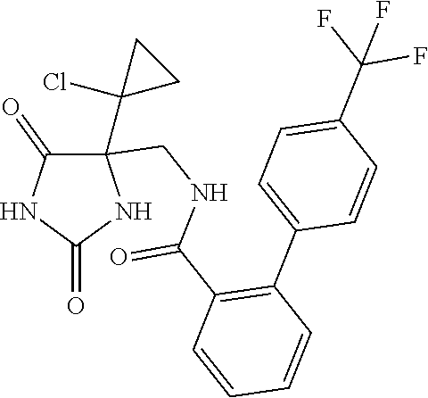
C1(=O)C(C2(Cl)CC2)(CNC(C2=C(C3=CC=C(C(F)(F)F)C=C3)C=CC=C2)=O)NC(=O)N1
